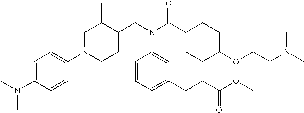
N1(C2=CC=C(N(C)C)C=C2)CCC(CN(C(C2CCC(OCCN(C)C)CC2)=O)C2=CC(CCC(OC)=O)=CC=C2)C(C)C1
